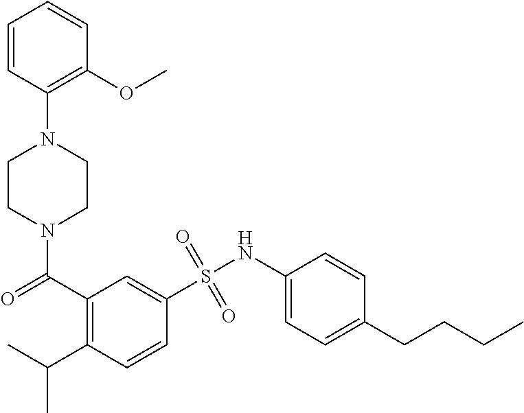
N1(C(=O)C2=C(C(C)C)C=CC(S(NC3=CC=C(CCCC)C=C3)(=O)=O)=C2)CCN(C2=C(OC)C=CC=C2)CC1
